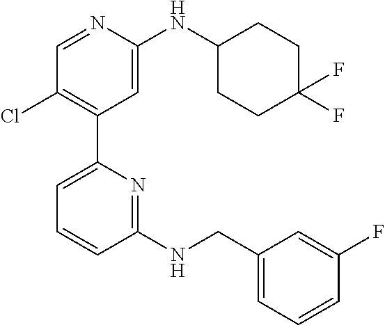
C1=NC(NC2CCC(F)(F)CC2)=CC(C2=CC=CC(NCC3=CC=CC(F)=C3)=N2)=C1Cl
